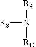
[R8]N([R9])[R10]
